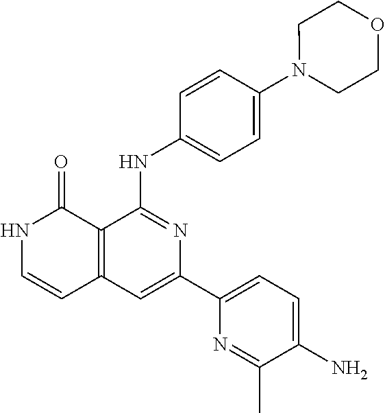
C1=CC(NC2=NC(C3=CC=C(N)C(C)=N3)=CC3=C2C(=O)NC=C3)=CC=C1N1CCOCC1
